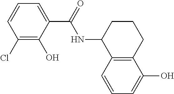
C1=CC(Cl)=C(O)C(C(=O)NC2C3=C(CCC2)C(O)=CC=C3)=C1
